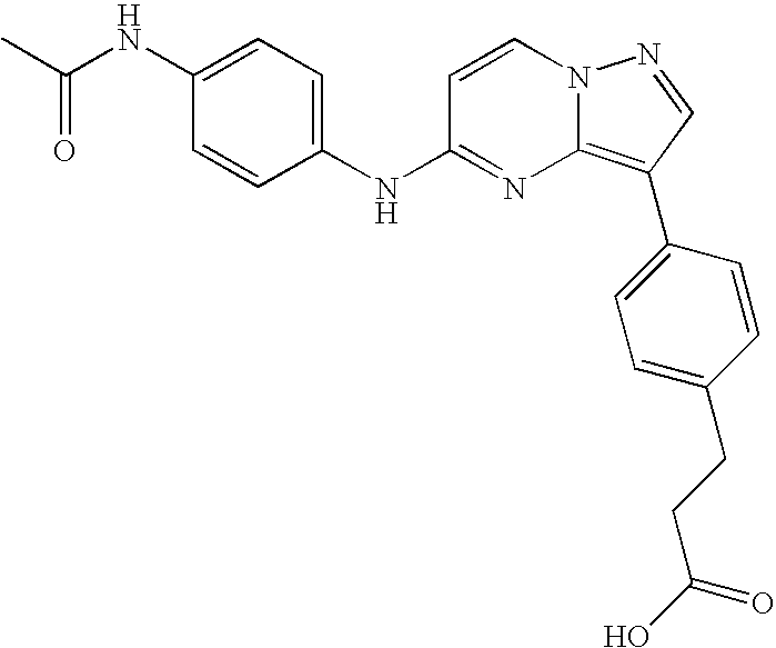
C1(NC(C)=O)=CC=C(NC2=NC3=C(C4=CC=C(CCC(O)=O)C=C4)C=NN3C=C2)C=C1
